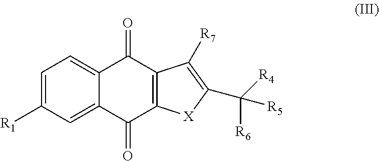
C1=C2C(=CC=C1[R1])C(=O)C1=C(C2=O)[X]C(C([R4])([R6])[R5])=C1[R7]
